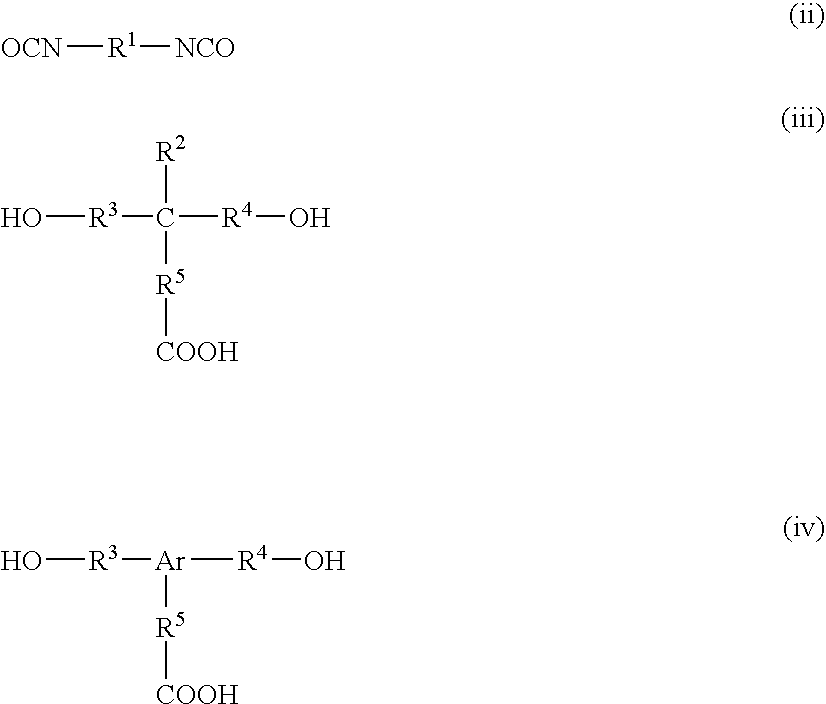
[OCN][R1][NCO].O[R3]C([R2])([R4]O)[R5][COOH].O[R3][Ar]([R4]O)[R5][COOH]
